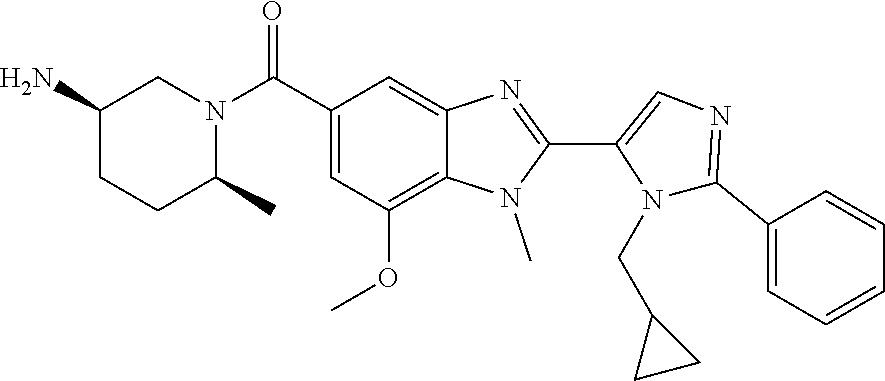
N1=C(C2=CC=CC=C2)N(CC2CC2)C(C2=NC3=CC(C(N4C(C)CCC(N)C4)=O)=CC(OC)=C3N2C)=C1
